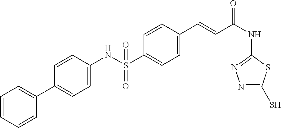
C1=CC(NS(C2=CC=C(C=CC(NC3=NN=C(S)S3)=O)C=C2)(=O)=O)=CC=C1C1=CC=CC=C1
